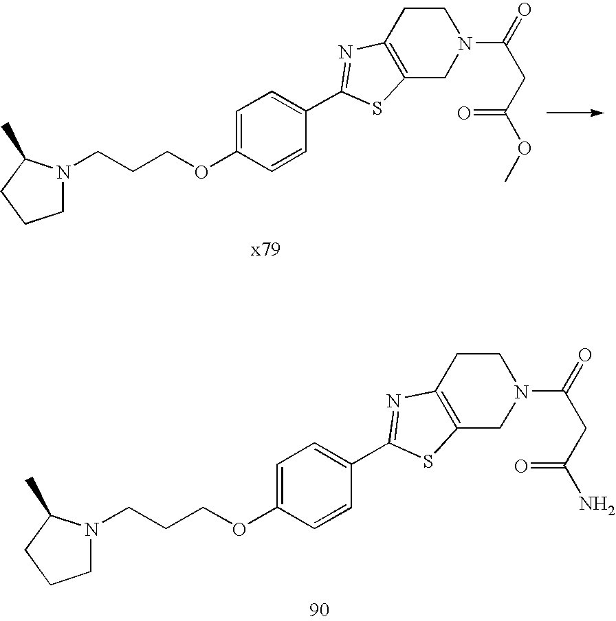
C(OC1=CC=C(C2=NC3=C(CN(C(CC(N)=O)=O)CC3)S2)C=C1)CCN1CCCC1C.C(OC1=CC=C(C2=NC3=C(CN(C(CC(OC)=O)=O)CC3)S2)C=C1)CCN1CCCC1C
